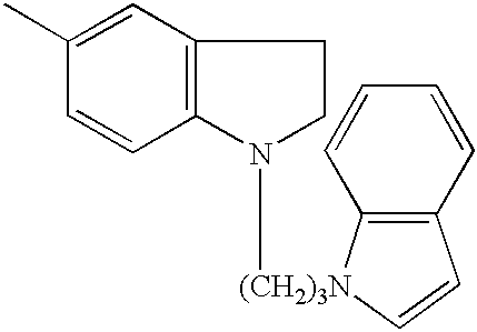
C12=C(C=C(C)C=C1)CCN2[(CH2)3N]1C2=C(C=C1)C=CC=C2
